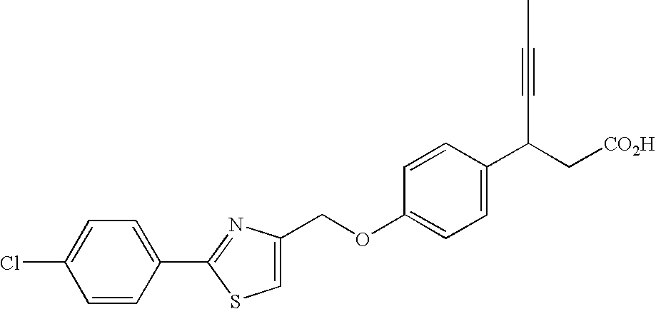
C(OC1=CC=C(C(C#CC)C[CO2H])C=C1)C1=CSC(C2=CC=C(Cl)C=C2)=N1
